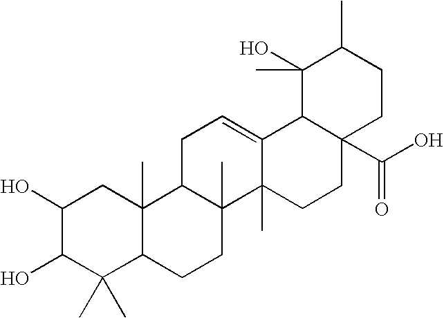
C1(O)C(O)C(C)(C)C2C(C)(C1)C1C(C)(CC2)C2(C)C(=CC1)C1C(C(O)=O)(CC2)CCC(C)C1(O)C
